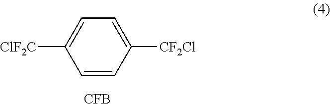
C1=CC([CF2Cl])=CC=C1[ClF2C].[CFB]
